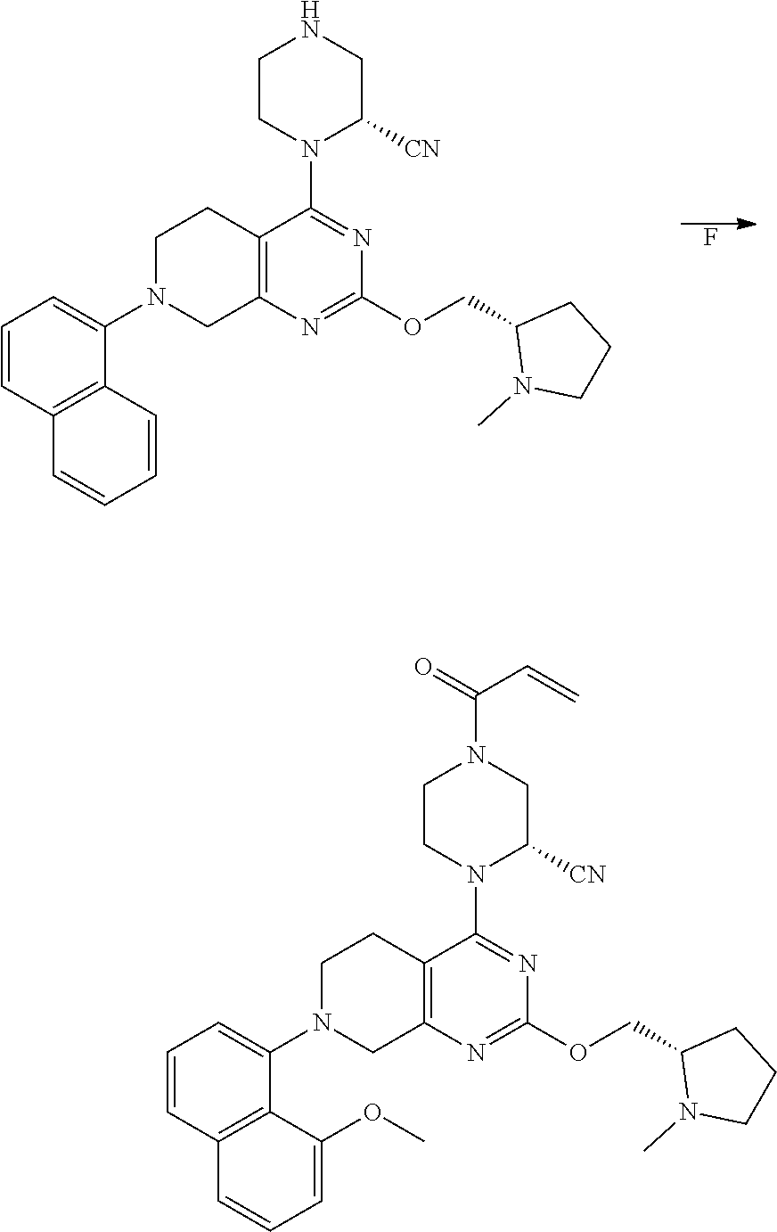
C1=CC2=C(C(N3CC4=C(CC3)C(N3C([CN])CN(C(=O)C=C)CC3)=NC(OCC3N(C)CCC3)=N4)=C1)C(OC)=CC=C2.C1=CC2=C(C(N3CC4=C(CC3)C(N3C([CN])CNCC3)=NC(OCC3N(C)CCC3)=N4)=C1)C=CC=C2.F
